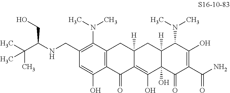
C1(CNC(C(C)(C)C)CO)=C(N(C)C)C2=C(C(O)=C1)C(=O)C1=C(O)C3(O)C([H])(CC1([H])C2)C(N(C)C)C(O)=C(C(N)=O)C3=O
